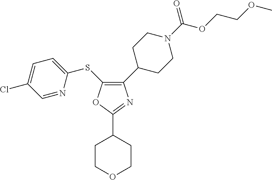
C1(C2CCN(C(OCCOC)=O)CC2)=C(SC2=CC=C(Cl)C=N2)OC(C2CCOCC2)=N1
